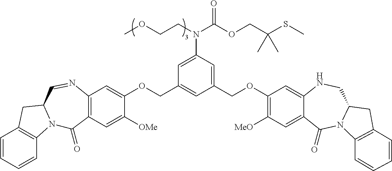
C1=CC=CC2=C1CC1N2C(=O)C2=C(N=C1)C=C(OCC1=CC(COC3=C([MeO])C=C4C(=C3)NCC3N(C4=O)C4=C(C3)C=CC=C4)=CC(N(C(OCC(SC)(C)C)=O)CCOC)=C1)C([OMe])=C2
